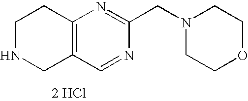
C1NCC2=C(C1)N=C(CN1CCOCC1)N=C2.[2 HCl]
